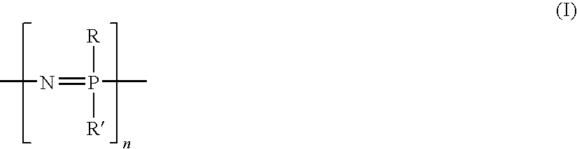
CN=P(C)([R])[R]
